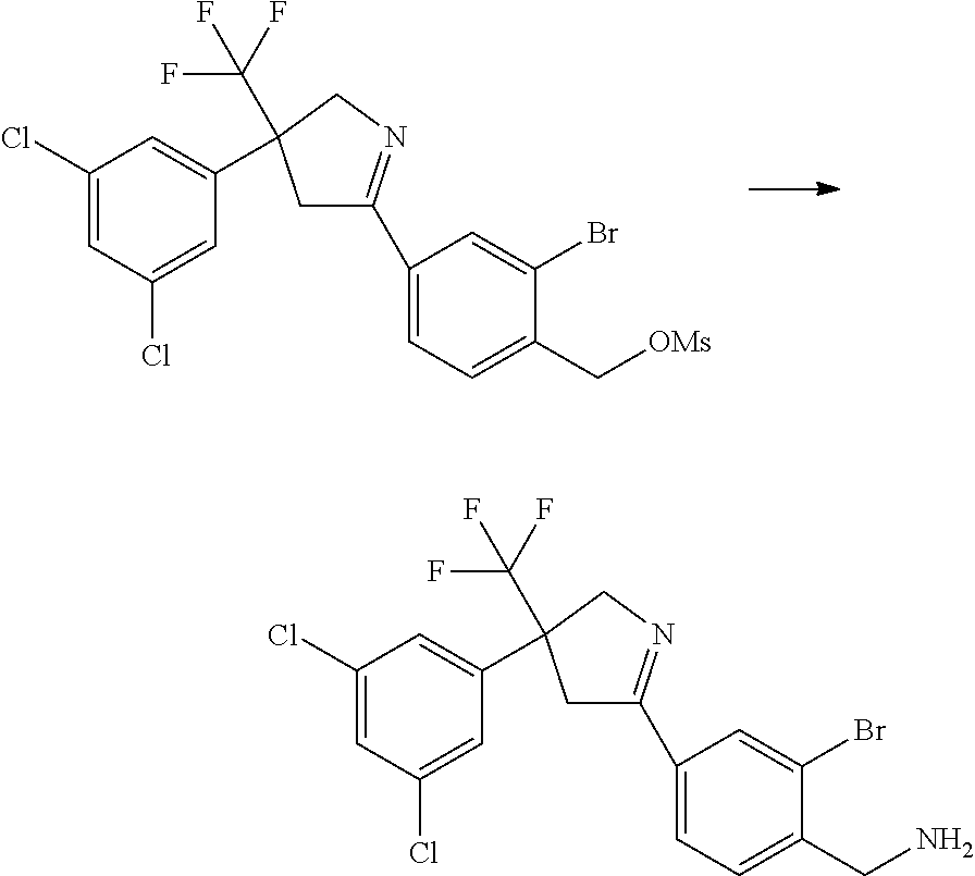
C1(C2=NCC(C3=CC(Cl)=CC(Cl)=C3)(C(F)(F)F)C2)=CC=C(C[OMs])C(Br)=C1.C1(C2=NCC(C3=CC(Cl)=CC(Cl)=C3)(C(F)(F)F)C2)=CC=C(CN)C(Br)=C1
